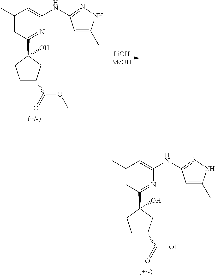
[LiOH].[MeOH].C1(C)=CC(C2(O)CCC(C(=O)OC)C2)=NC(NC2=NNC(C)=C2)=C1.C1(C)=CC(C2(O)CCC(C(=O)O)C2)=NC(NC2=NNC(C)=C2)=C1
